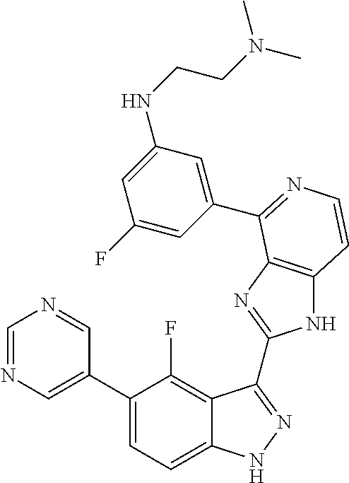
C1(C2=CN=CN=C2)=CC=C2C(=C1F)C(C1=NC3=C(N1)C=CN=C3C1=CC(NCCN(C)C)=CC(F)=C1)=NN2
